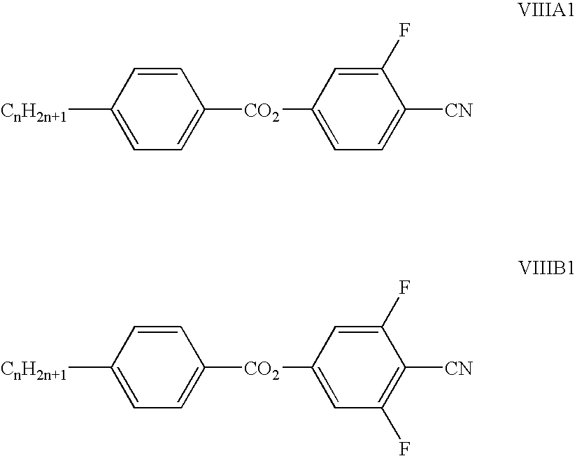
C1([CnH2n+1])=CC=C([CO2]C2=CC=C([CN])C(F)=C2)C=C1.C1([CnH2n+1])=CC=C([CO2]C2=CC(F)=C([CN])C(F)=C2)C=C1
